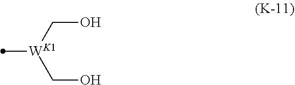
C(O)[WK1](CO)C
